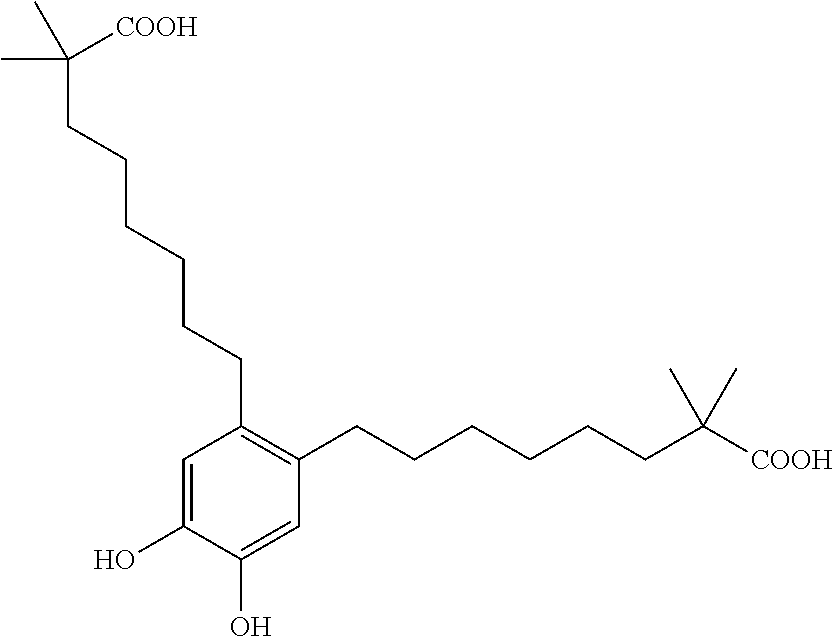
C1=C(O)C(O)=CC(CCCCCCC([COOH])(C)C)=C1CCCCCCC(C)([COOH])C
